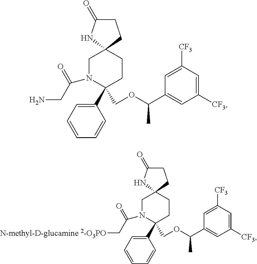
C1N(C(CN)=O)C(C2=CC=CC=C2)(COC(C2=CC([CF3])=CC([CF3])=C2)C)CCC12NC(=O)CC2.C1N(C(C[N-methyl-D-glucamine 2-O3PO])=O)C(C2=CC=CC=C2)(COC(C2=CC([CF3])=CC([CF3])=C2)C)CCC12NC(=O)CC2
